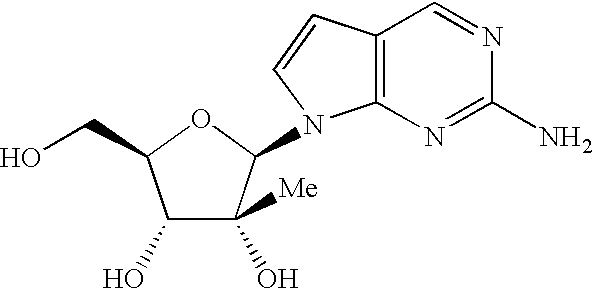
C1(O)C(O)([Me])C(N2C3=C(C=C2)C=NC(N)=N3)OC1CO
